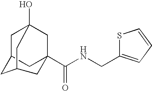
C1C2CC3(C(NCC4=CC=CS4)=O)CC1(O)CC(C2)C3
